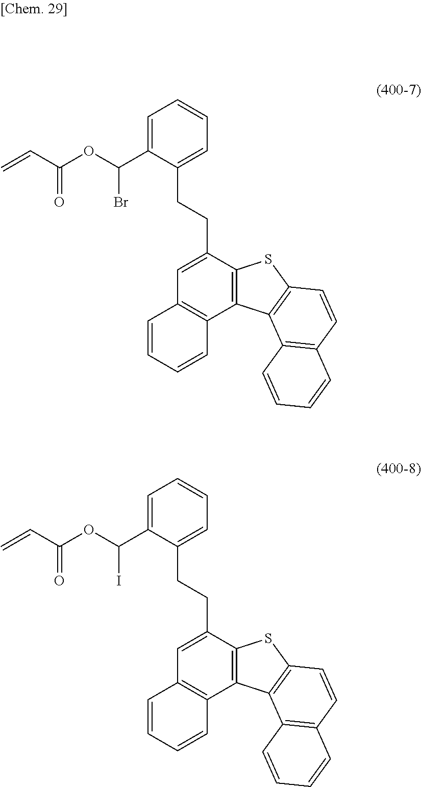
C1=C(C(OC(C=C)=O)Br)C(CCC2=CC3=C(C4=C2SC2=C4C4=C(C=C2)C=CC=C4)C=CC=C3)=CC=C1.C1=C(C(OC(C=C)=O)I)C(CCC2=CC3=C(C4=C2SC2=C4C4=C(C=C2)C=CC=C4)C=CC=C3)=CC=C1
